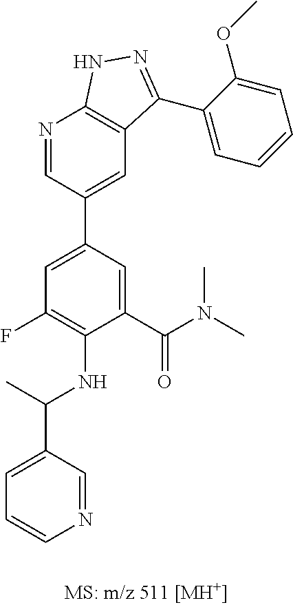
C1=C(C(N(C)C)=O)C(NC(C2=CC=CN=C2)C)=C(F)C=C1C1=CC2=C(N=C1)NN=C2C1=CC=CC=C1OC
